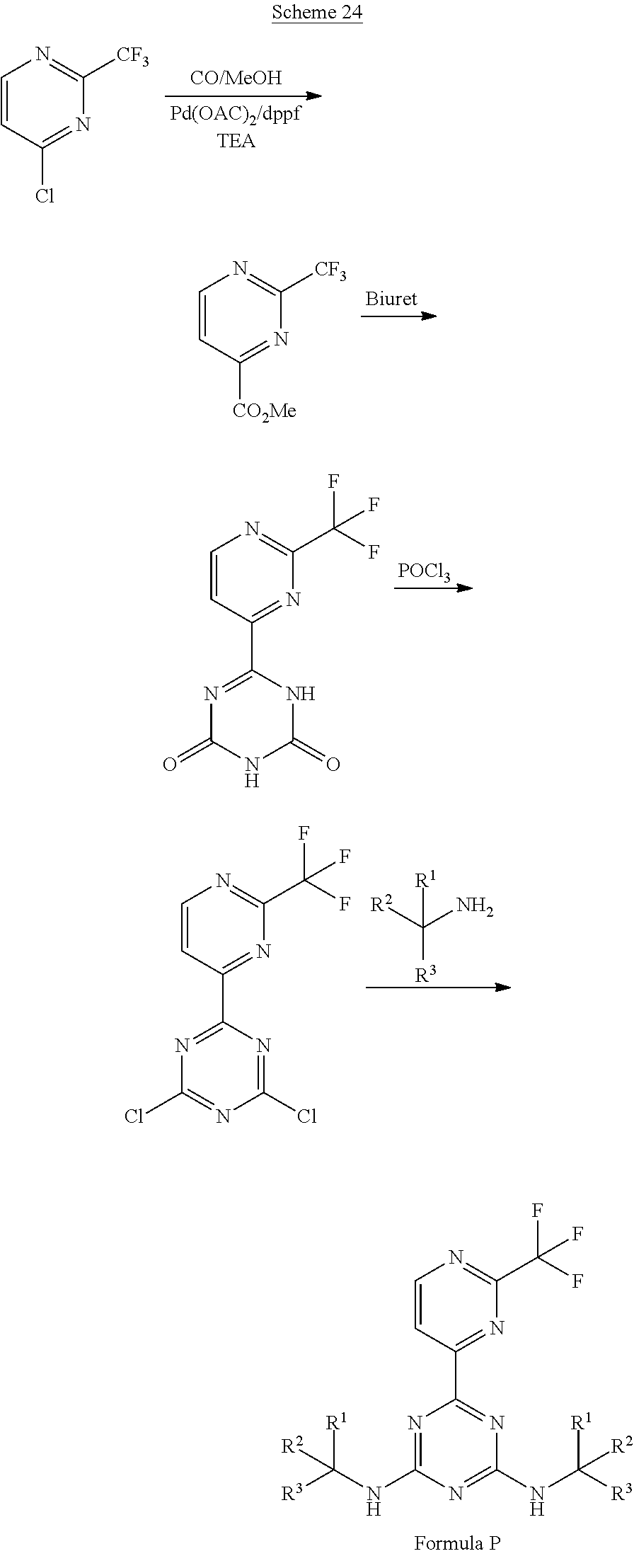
C1=CC(C2=NC(NC([R3])([R1])[R2])=NC(NC([R3])([R1])[R2])=N2)=NC(C(F)(F)F)=N1.C1=CC(Cl)=NC([CF3])=N1.C1=CC([CO2Me])=NC([CF3])=N1.[POCl3].C1=CC(C2=NC(=O)NC(=O)N2)=NC(C(F)(F)F)=N1.[R2]C(N)([R1])[R3].C1=CC(C2=NC(Cl)=NC(Cl)=N2)=NC(C(F)(F)F)=N1
